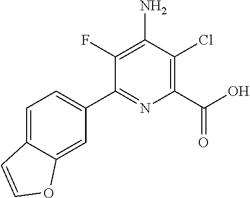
C1(F)=C(N)C(Cl)=C(C(O)=O)N=C1C1=CC=C2C(=C1)OC=C2
